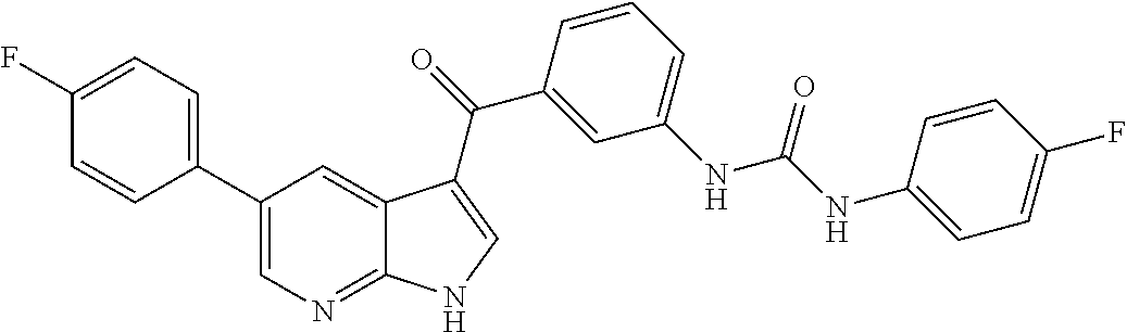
C1(C2=CC=C(F)C=C2)=CN=C2C(=C1)C(C(=O)C1=CC(NC(NC3=CC=C(F)C=C3)=O)=CC=C1)=CN2
